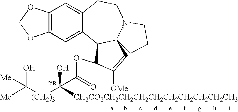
C12=C(C=C3C(=C1)CCN1C4(C3C(OC(=O)C([(CH2)3]C([Me])(O)[Me])(O)[CH2CO2CH2CH2CH2CH2CH2CH2CH2CH2CH3])C([OMe])=C4)CCC1)OCO2
